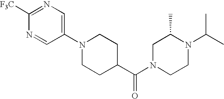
O=C(N1CC(C)N(C(C)C)CC1)C1CCN(C2=CN=C([F3C])N=C2)CC1
